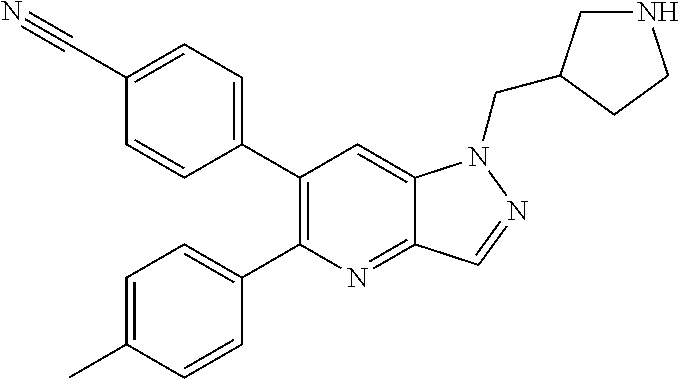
C1=C(C#N)C=CC(C2=C(C3=CC=C(C)C=C3)N=C3C(=C2)N(CC2CNCC2)N=C3)=C1
